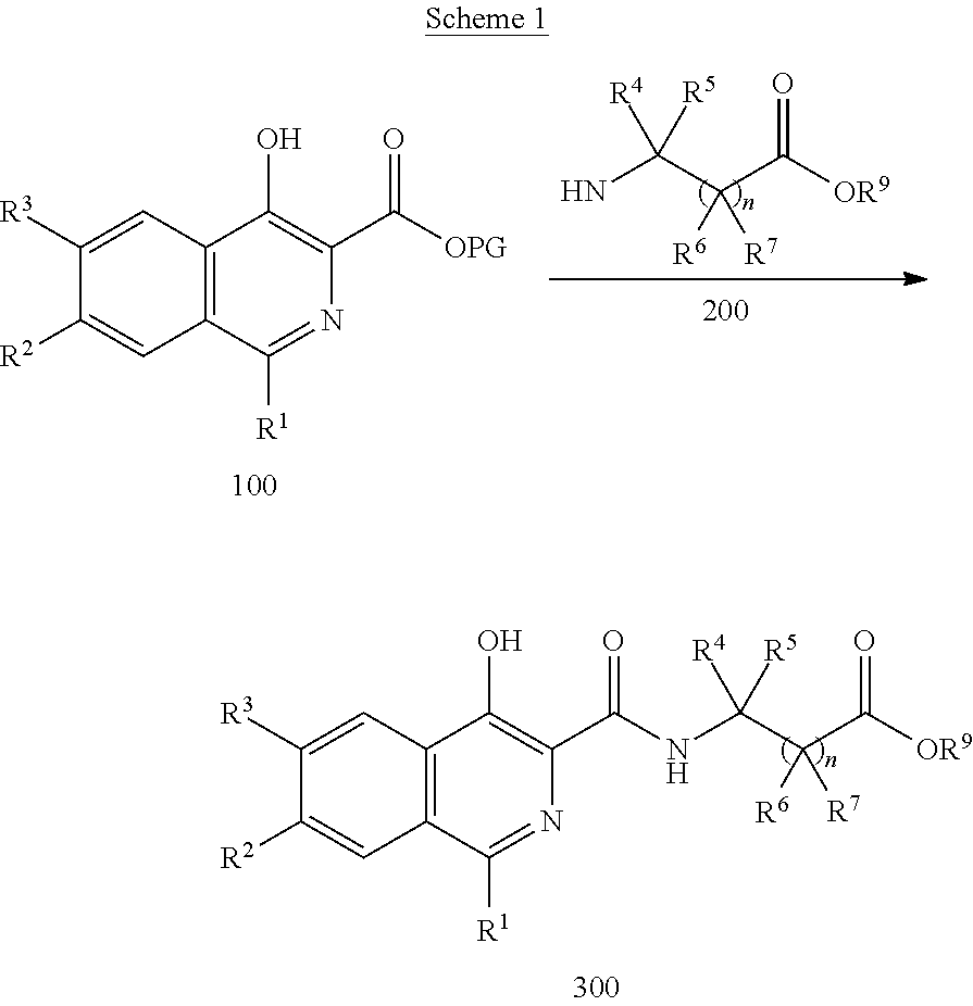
C12=C(C([R1])=NC(C(NC(C(C([OR9])=O)([R7])[R6])([R5])[R4])=O)=C1O)C=C([R2])C([R3])=C2.NC(C(C([OR9])=O)([R7])[R6])([R5])[R4].C12=C(C([R1])=NC(C([OPG])=O)=C1O)C=C([R2])C([R3])=C2
